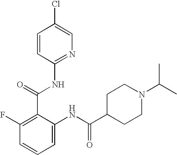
C1(C(=O)NC2=NC=C(Cl)C=C2)=C(F)C=CC=C1NC(C1CCN(C(C)C)CC1)=O
